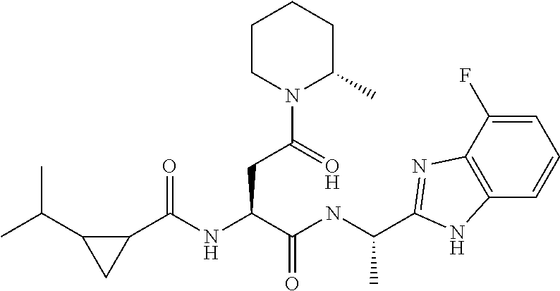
C1(C(NC(C(NC(C)C2=NC3=C(C=CC=C3F)N2)=O)CC(N2C(C)CCCC2)=O)=O)C(C(C)C)C1
